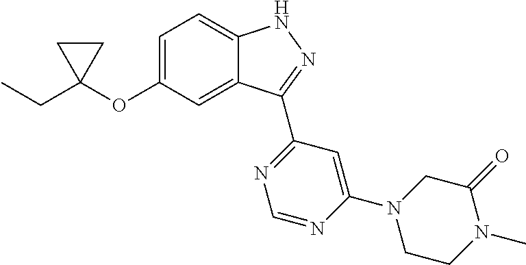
CCC1(OC2=CC=C3C(=C2)C(C2=NC=NC(N4CCN(C)C(=O)C4)=C2)=NN3)CC1
